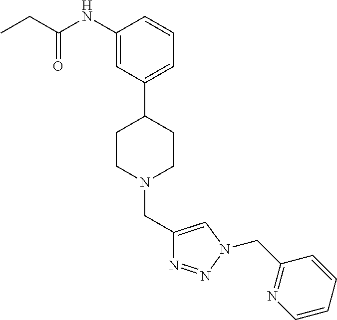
C1(NC(CC)=O)=CC(C2CCN(CC3=CN(CC4=NC=CC=C4)N=N3)CC2)=CC=C1
